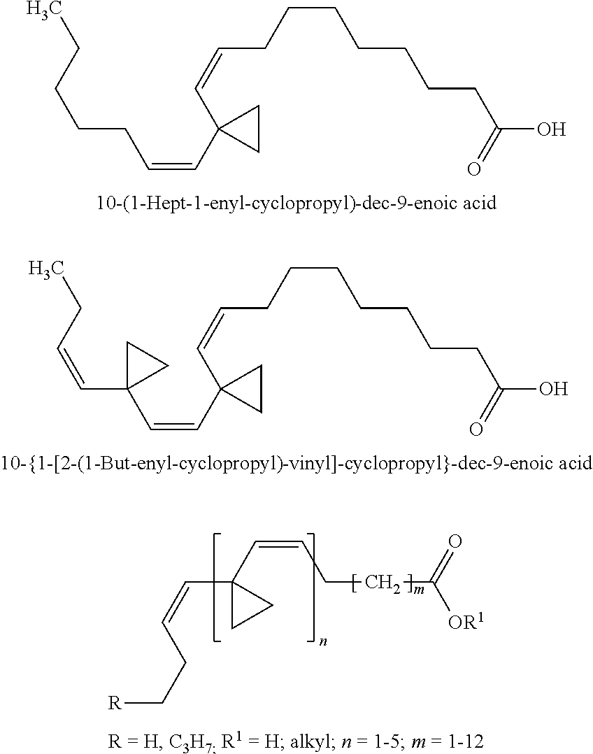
CCCCCC=CC1(C=CCCCCCCCC(O)=O)CC1.CCC=CC1(C=CC2(C=CCCCCCCCC(O)=O)CC2)CC1.[R]CCC=CC1(C=CCCC(=O)[OR1])CC1
